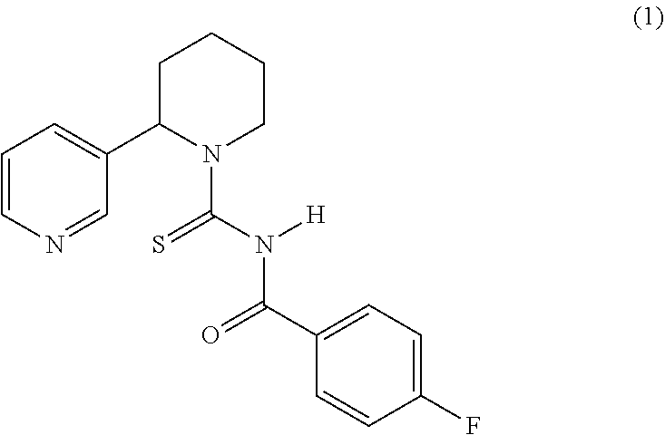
C1(C2CCCCN2C(=S)N([H])C(C2=CC=C(F)C=C2)=O)=CC=CN=C1
